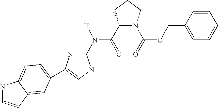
C1(C(=O)N(C2=NC(C3=CC=C4NC=CC4=C3)=CN2)[H])N(C(=O)OCC2=CC=CC=C2)CCC1
